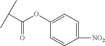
C1([NO2])=CC=C(OC(C(C)C)=O)C=C1
